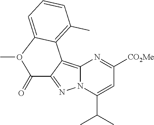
C12=C3C(=NN1C(C(C)C)=CC([CO2Me])=N2)C(=O)O(C)C1=CC=CC(C)=C31
